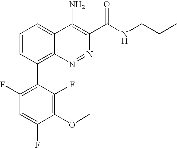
C1=CC(C2=C(F)C=C(F)C(OC)=C2F)=C2C(=C1)C(N)=C(C(NCCC)=O)N=N2
